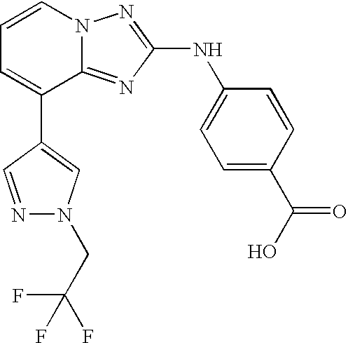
C1=CC=C(C2=CN(CC(F)(F)F)N=C2)C2=NC(NC3=CC=C(C(O)=O)C=C3)=NN12
